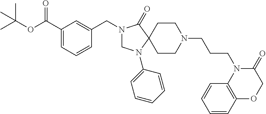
N1(CC2=CC(C(OC(C)(C)C)=O)=CC=C2)CN(C2=CC=CC=C2)C2(C1=O)CCN(CCCN1C3=C(OCC1=O)C=CC=C3)CC2
